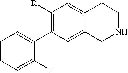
C1=CC=C(F)C(C2=C([R])C=C3C(=C2)CNCC3)=C1
